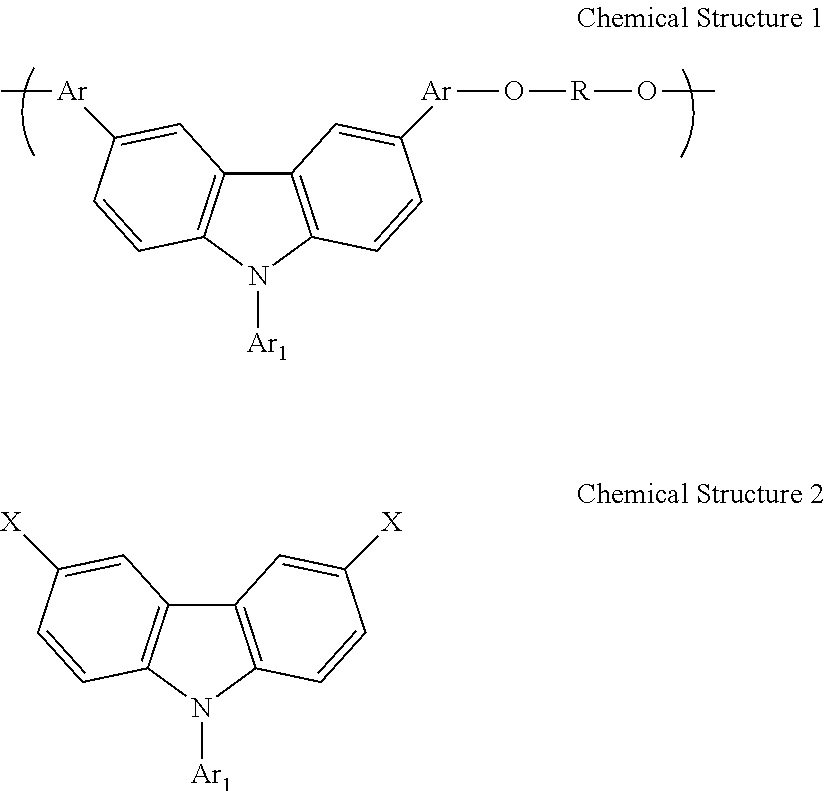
C12=C(N([Ar1])C3=C1C=C([Ar]C)C=C3)C=CC([Ar]O[R]OC)=C2.C12=C(N([Ar1])C3=C1C=C([X])C=C3)C=CC([X])=C2
